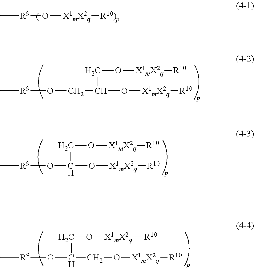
[R9](OCC(O[X1mX2q][R10])CO[X1mX2q][R10])C.O(C(O[X1mX2q][R10])CO[X1mX2q][R10])[R9]C.O(C(CO[X1mX2q][R10])CO[X1mX2q][R10])[R9]C.[R9](O[X1mX2q][R10)p])C
